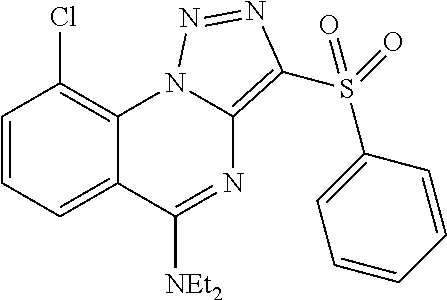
C1=CC=C2C(=C1Cl)N1C(=C(S(=O)(C3=CC=CC=C3)=O)N=N1)N=C2[NEt2]
